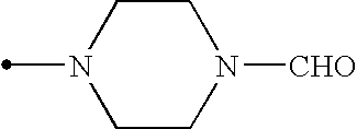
C1CN(C)CCN1[CHO]
